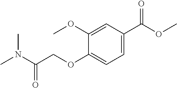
CN(C(COC1=CC=C(C(OC)=O)C=C1OC)=O)C
